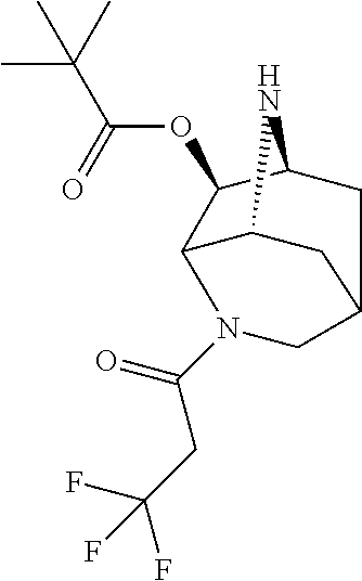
C1(OC(=O)C(C)(C)C)C2CC3CC(C1N(C(=O)CC(F)(F)F)C3)N2
